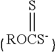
[ROCS-]=S
